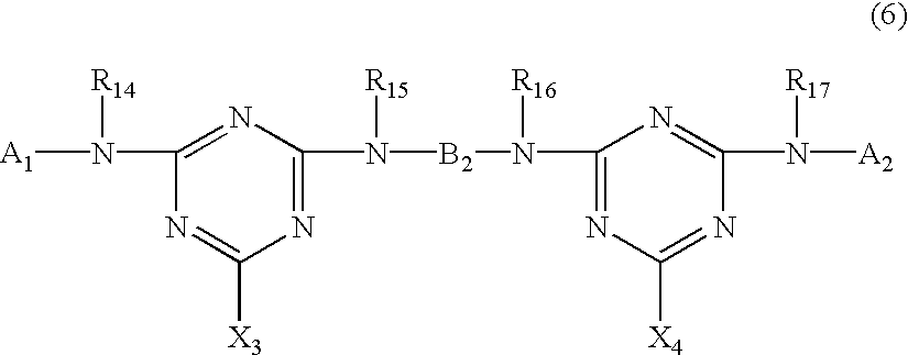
N1=C(N([B2]N([R16])C2=NC([X4])=NC(N([A2])[R17])=N2)[R15])N=C(N([A1])[R14])N=C1[X3]
